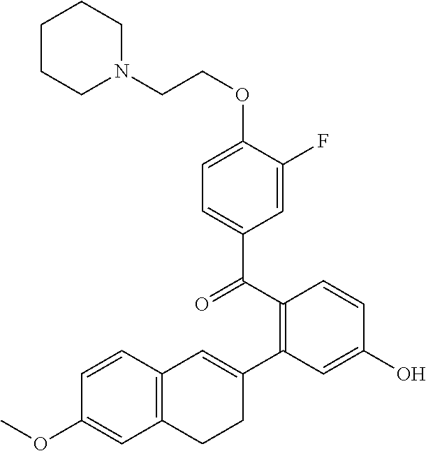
C1CCN(CCOC2=CC=C(C(C3=C(C4=CC5=C(CC4)C=C(OC)C=C5)C=C(O)C=C3)=O)C=C2F)CC1
